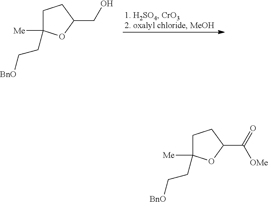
C1C([Me])(CC[BnO])OC(CO)C1.C1C([Me])(CC[BnO])OC(C([OMe])=O)C1
